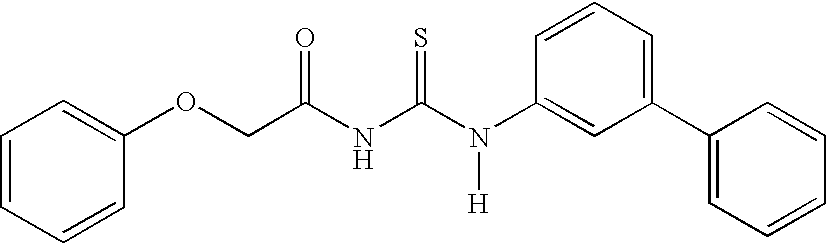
C(NC(N(C1=CC(C2=CC=CC=C2)=CC=C1)[H])=S)(=O)COC1=CC=CC=C1
